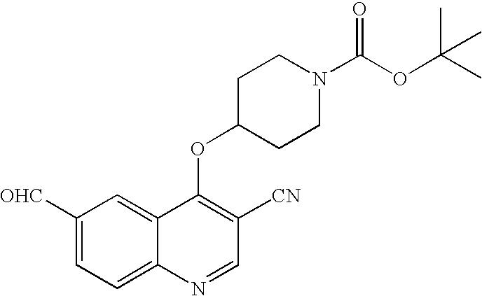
C1([OHC])=CC=C2C(=C1)C(OC1CCN(C(OC(C)(C)C)=O)CC1)=C([CN])C=N2
